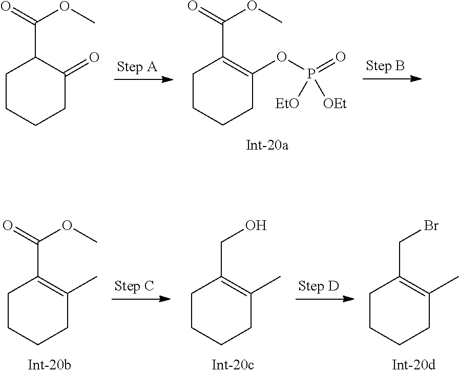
C1(C(=O)OC)C(=O)CCCC1.C1(C(=O)OC)=C(OP(=O)([OEt])[EtO])CCCC1.C1(C(=O)OC)=C(C)CCCC1.C1(CO)=C(C)CCCC1.C1(CBr)=C(C)CCCC1
